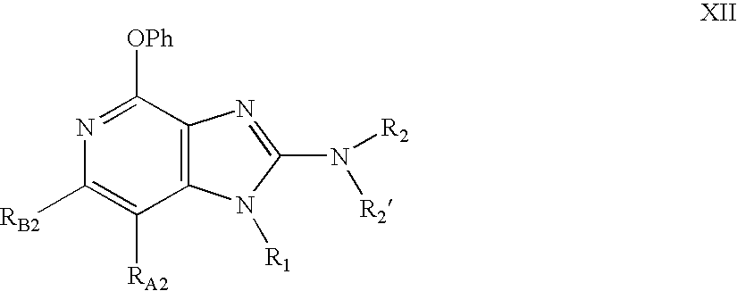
N1=C([OPh])C2=C(C([RA2])=C1[RB2])N([R1])C(N([R2])[R2])=N2
